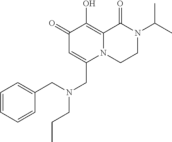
C1(=O)C=C(CN(CCC)CC2=CC=CC=C2)N2C(=C1O)C(=O)N(C(C)C)CC2
